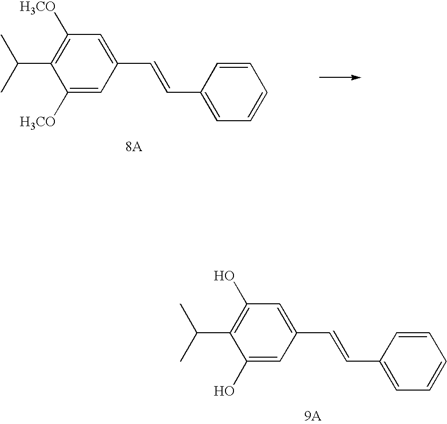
C1(O)=CC(C=CC2=CC=CC=C2)=CC(O)=C1C(C)C.C1([H3CO])=CC(C=CC2=CC=CC=C2)=CC([H3CO])=C1C(C)C
